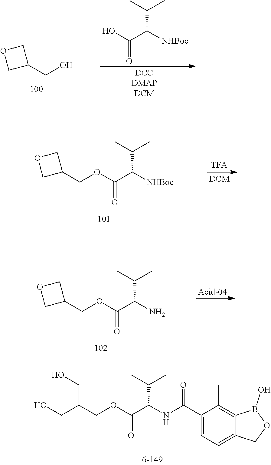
C1(CO)COC1.C(=O)(O)C([NHBoc])C(C)C.C(=O)(OCC1COC1)C([NHBoc])C(C)C.C(=O)(OCC1COC1)C(N)C(C)C.C(CO)(CO)COC(C(NC(C1=CC=C2C(=C1C)B(O)OC2)=O)C(C)C)=O
